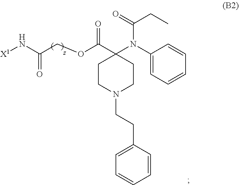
C1CN(CCC2=CC=CC=C2)CCC1(C(OCC(N[X1])=O)=O)N(C1=CC=CC=C1)C(=O)CC
